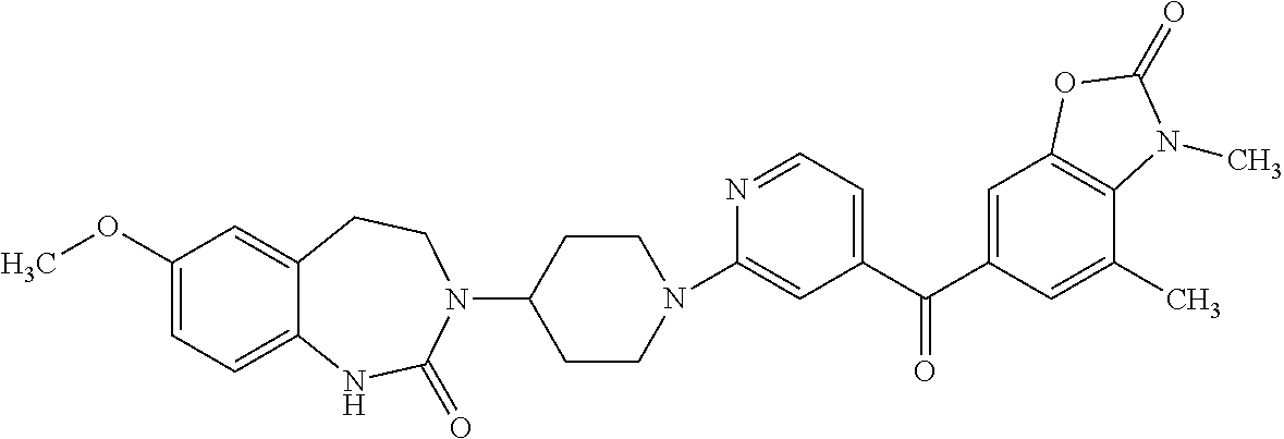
N1(C2=CC(C(C3=CC4=C(C(C)=C3)N(C)C(=O)O4)=O)=CC=N2)CCC(N2CCC3=CC(OC)=CC=C3NC2=O)CC1
